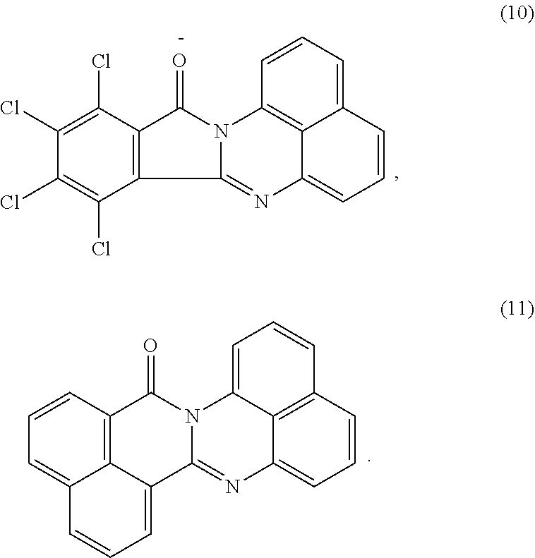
C1(Cl)=C(Cl)C2=C(C(Cl)=C1Cl)C1=NC3=CC=CC4=CC=CC(=C34)N1C2=O.C1=CC2=C3C(=C1)C=CC=C3C1=NC3=CC=CC4=C3C(=CC=C4)N1C2=O
